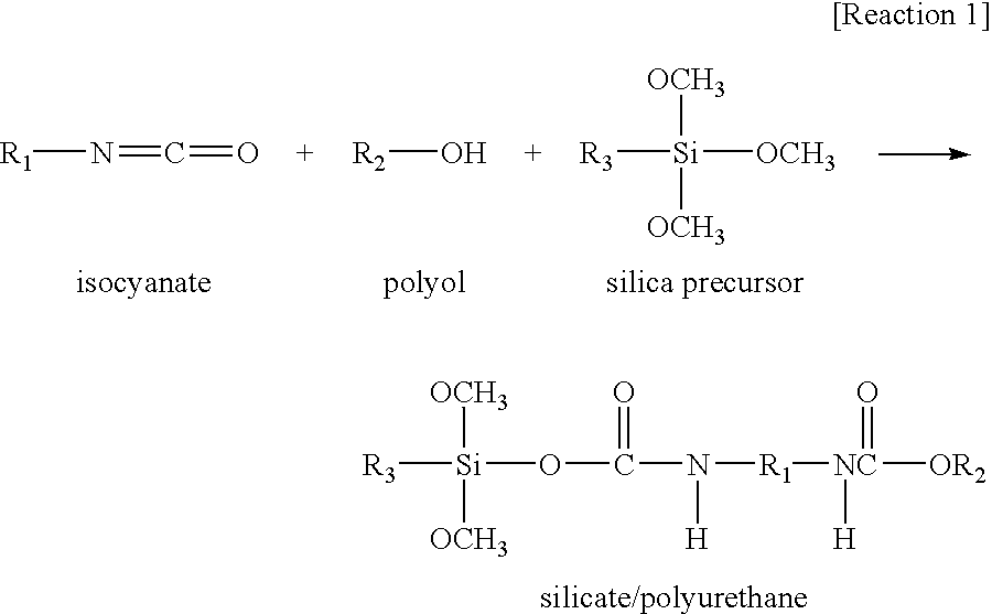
[R1]N=C=O.[R2]O.[R3][Si]([OCH3])([OCH3])[OCH3].[R3][Si](OC(=O)N([H])[R1][NC]([OR2])(=O)[H])([OCH3])[OCH3]
